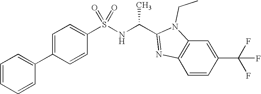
C1=C(C2=CC=CC=C2)C=CC(S(NC(C2=NC3=C(C=C(C(F)(F)F)C=C3)N2CC)C)(=O)=O)=C1
